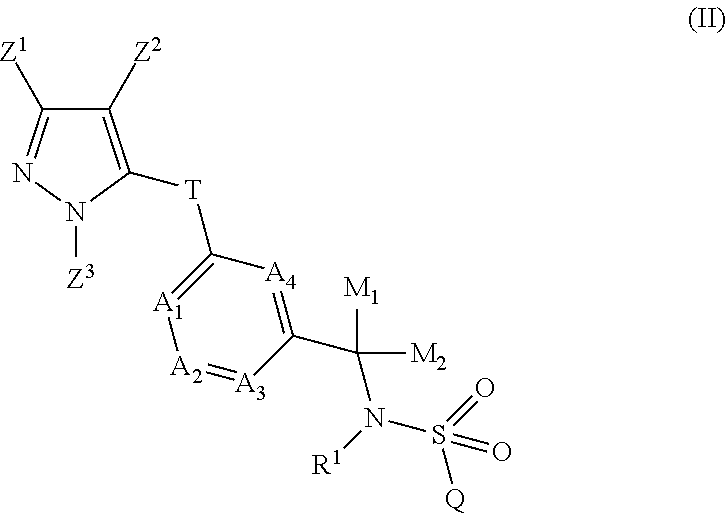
C1([Z1])=NN([Z3])C([T]C2=[A1][A2]=[A3]C(C(N(S(=O)([Q])=O)[R1])([M2])[M1])=[A4]2)=C1[Z2]
